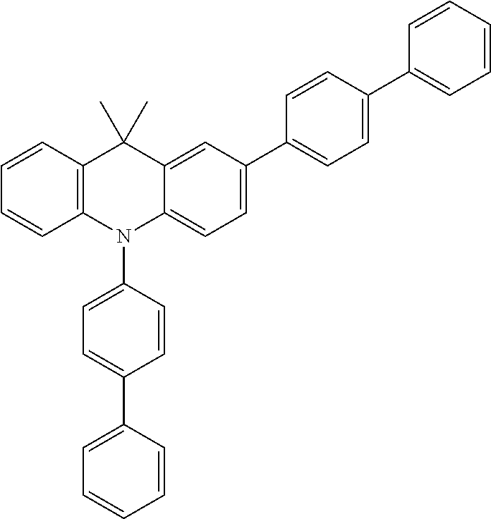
C1=CC2=C(C=C1)N(C1=CC=C(C3=CC=CC=C3)C=C1)C1=CC=C(C3=CC=C(C4=CC=CC=C4)C=C3)C=C1C2(C)C
